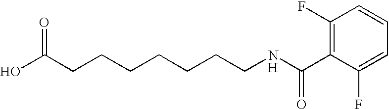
C(CCCCCCNC(C1=C(F)C=CC=C1F)=O)C(O)=O.[H]
